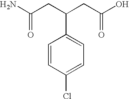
NC(CC(CC(O)=O)C1=CC=C(Cl)C=C1)=O
